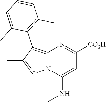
C12=C(C3=C(C)C=CC=C3C)C(C)=NN1C(NC)=CC([CO2H])=N2
